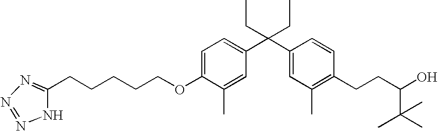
C1=C(OCCCCCC2=NN=NN2)C(C)=CC(C(C2=CC(C)=C(CCC(C(C)(C)C)O)C=C2)(CC)CC)=C1
